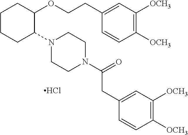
C1CCC(N2CCN(C(CC3=CC([OCH3])=C([OCH3])C=C3)=O)CC2)C(OCCC2=CC([OCH3])=C([OCH3])C=C2)C1.Cl
